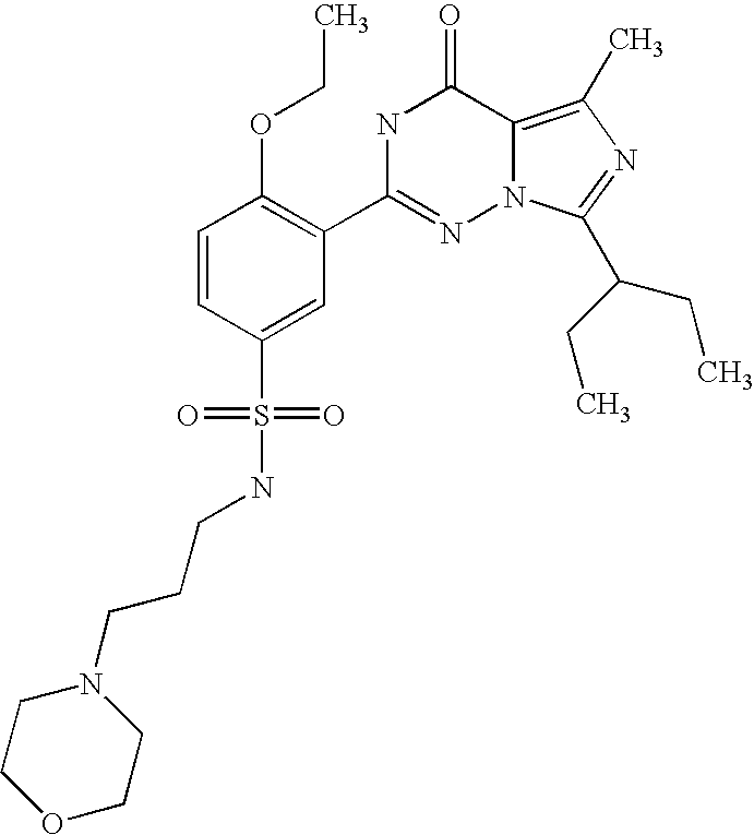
C1=CC(S(NCCCN2CCOCC2)(=O)=O)=CC(C2=NN3C(=C(C)N=C3C(CC)CC)C(=O)N2)=C1OCC
